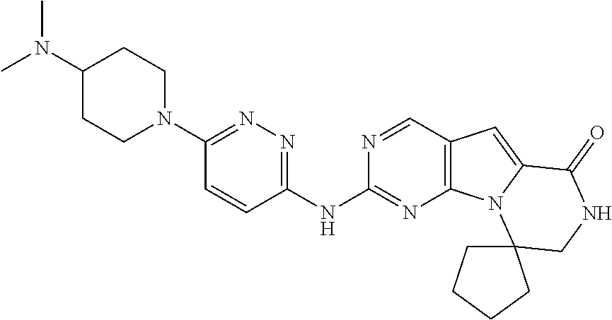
C1=CC(NC2=NC3=C(C=N2)C=C2N3C3(CNC2=O)CCCC3)=NN=C1N1CCC(N(C)C)CC1
